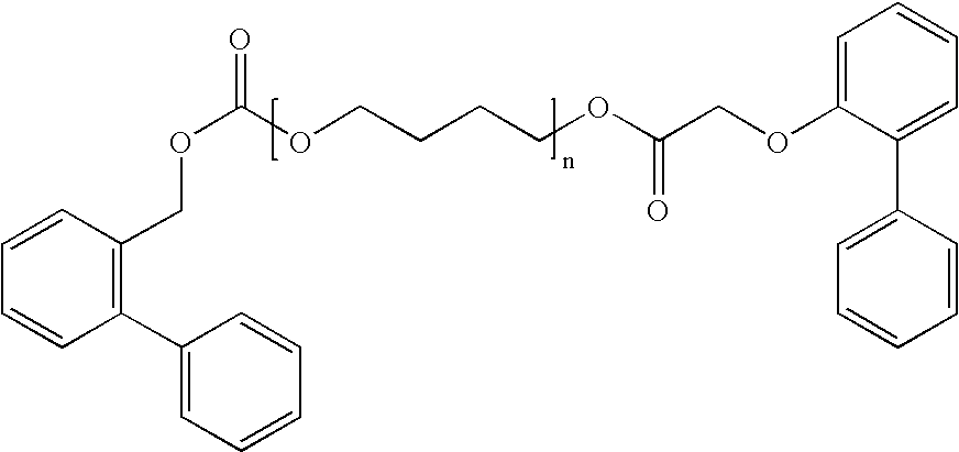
C1(C2=CC=CC=C2)=C(COC(OCCCCOC(COC2=CC=CC=C2C2=CC=CC=C2)=O)=O)C=CC=C1
